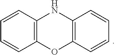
C12=C(OC3=C(N1)C=CC=C3)C=CC=C2
